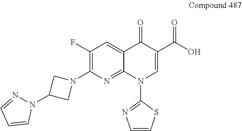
C1(F)=C(N2CC(N3N=CC=C3)C2)N=C2C(=C1)C(=O)C(C(O)=O)=CN2C1=NC=CS1
